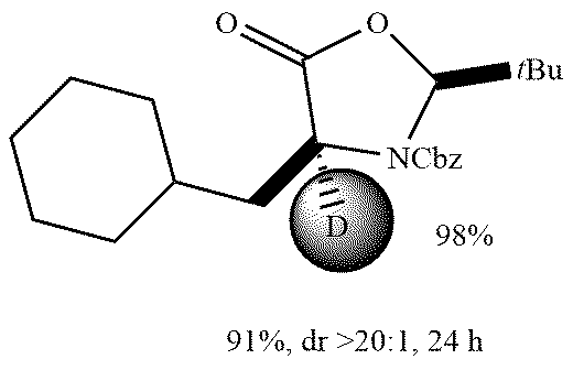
C1CCC(CC2([D])[NCbz]C([tBu])OC2=O)CC1
